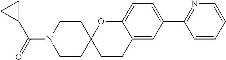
C1=CC=CC(C2=CC=C3C(=C2)CCC2(O3)CCN(C(=O)C3CC3)CC2)=N1
